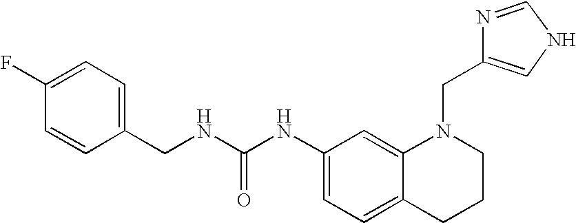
C1(NC(NCC2=CC=C(F)C=C2)=O)=CC=C2C(=C1)N(CC1=CNC=N1)CCC2
